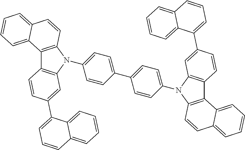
C12=C(N(C3=CC=C(C4=CC=C(N5C6=C(C7=C5C=CC5=CC=CC=C75)C=CC(C5=CC=CC7=CC=CC=C57)=C6)C=C4)C=C3)C3=C1C=CC(C1=CC=CC4=CC=CC=C14)=C3)C=CC1=CC=CC=C21
